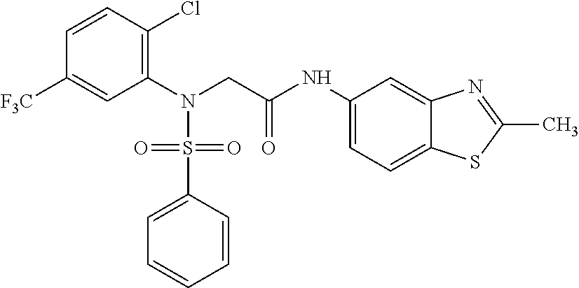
C1(N(CC(NC2=CC=C3C(=C2)N=C(C)S3)=O)S(C2=CC=CC=C2)(=O)=O)=C(Cl)C=CC([F3C])=C1
